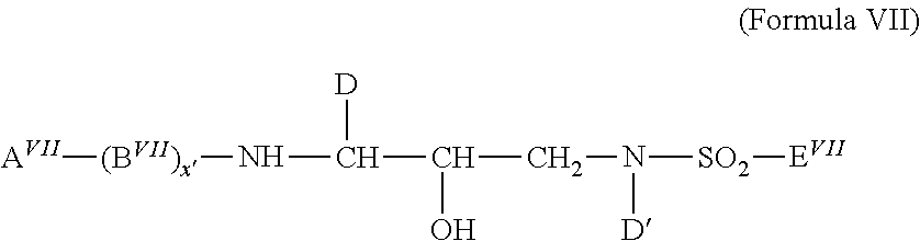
[AVII][(BVII)x]NC([D])C(O)CN([D])[SO2][EVII]
